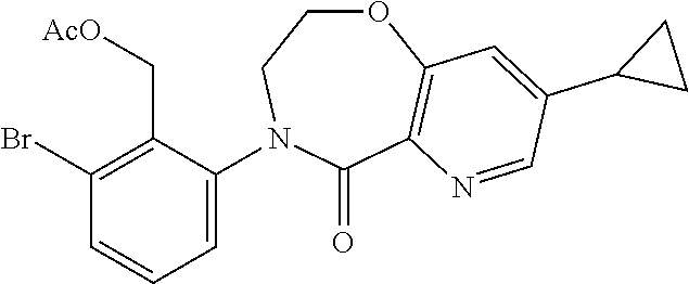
C1(Br)=C(C[AcO])C(N2CCOC3=C(C2=O)N=CC(C2CC2)=C3)=CC=C1
